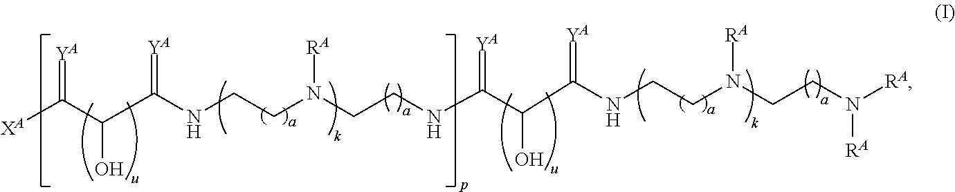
[XA]C(C(O)C(=[YA])NCCN(CCNC(C(C(NCCN(CCN([RA])[RA])[RA])=[YA])O)=[YA])[RA])=[YA]
